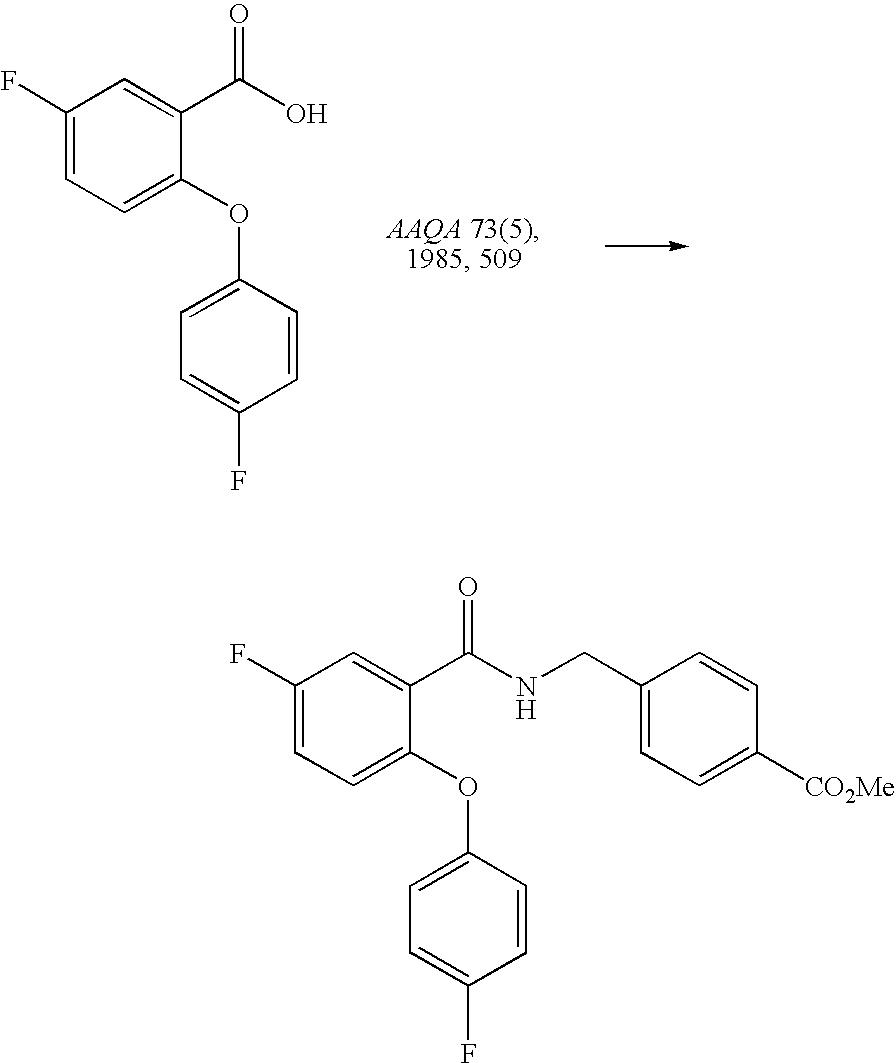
C1(F)=CC=C(OC2=CC=C(F)C=C2)C(C(NCC2=CC=C([CO2Me])C=C2)=O)=C1.C1(F)=CC=C(OC2=CC=C(F)C=C2)C(C(O)=O)=C1
